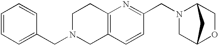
C1=CC=C(CN2CC3=C(CC2)N=C(CN2CC4OCC2C4)C=C3)C=C1
